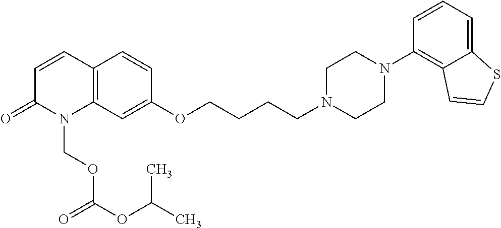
C1=CC2=C(N(COC(OC(C)C)=O)C1=O)C=C(OCCCCN1CCN(C3=C4C(=CC=C3)SC=C4)CC1)C=C2
